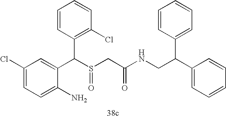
C1=C(N)C(C(C2=C(Cl)C=CC=C2)S(CC(NCC(C2=CC=CC=C2)C2=CC=CC=C2)=O)=O)=CC(Cl)=C1
